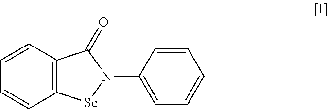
C12=C(C=CC=C1)C(=O)N(C1=CC=CC=C1)[Se]2
